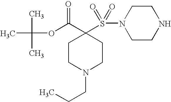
C1CN(CCC)CCC1(S(N1CCNCC1)(=O)=O)C(OC(C)(C)C)=O
